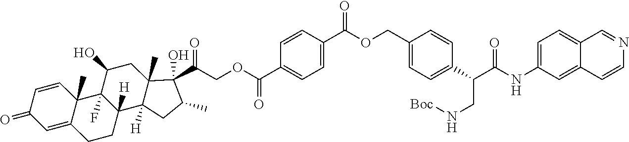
C1=CC2(C)C(=CC1=O)CCC1([H])C2(F)C(O)CC2(C)C1([H])CC(C)C2(C(=O)COC(C1=CC=C(C(OCC2=CC=C(C(C(NC3=CC=C4C(=C3)C=CN=C4)=O)CN[Boc])C=C2)=O)C=C1)=O)O
